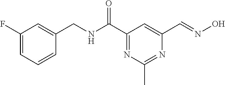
C1(F)=CC=CC(CNC(C2=NC(C)=NC(C=NO)=C2)=O)=C1
